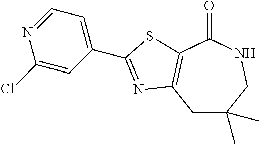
C1(Cl)=CC(C2=NC3=C(C(=O)NCC(C)(C)C3)S2)=CC=N1
